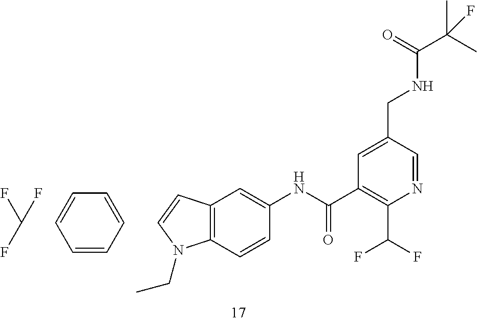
C1=C(CNC(C(C)(C)F)=O)C=NC(C(F)F)=C1C(NC1=CC2=C(C=C1)N(CC)C=C2)=O.FC(F)F.C1=CC=CC=C1
